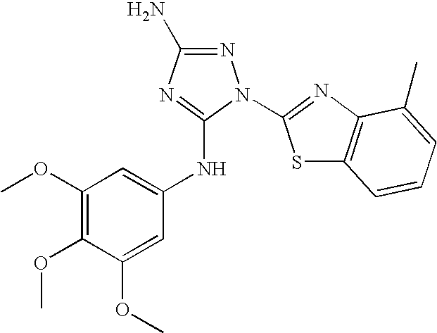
N1=C(N)N=C(NC2=CC(OC)=C(OC)C(OC)=C2)N1C1=NC2=C(S1)C=CC=C2C
